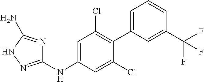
C1(NC2=CC(Cl)=C(C3=CC=CC(C(F)(F)F)=C3)C(Cl)=C2)=NNC(N)=N1
